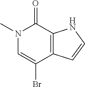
N1(C)C=C(Br)C2=C(C1=O)NC=C2
